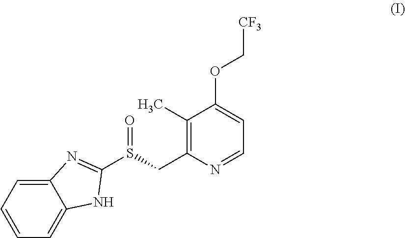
C1=C2C(=CC=C1)N=C(S(CC1=C(C)C(OC[CF3])=CC=N1)=O)N2
